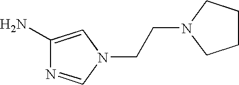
C1(N)=CN(CCN2CCCC2)C=N1
